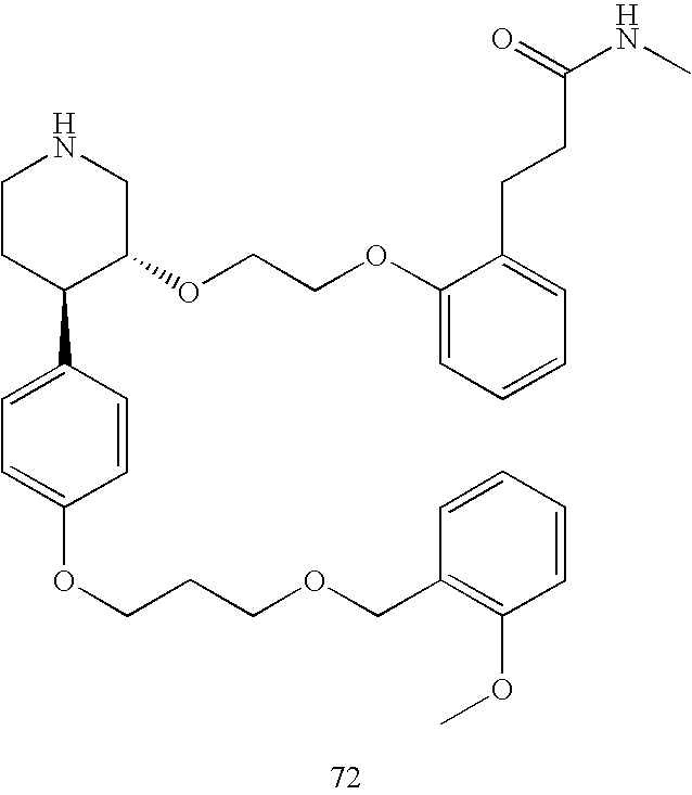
C1CC(C2=CC=C(OCCCOCC3=C(OC)C=CC=C3)C=C2)C(OCCOC2=CC=CC=C2CCC(NC)=O)CN1
